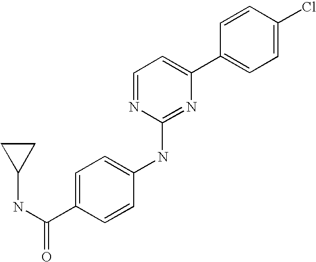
C1=CC(C2=CC=NC(NC3=CC=C(C(NC4CC4)=O)C=C3)=N2)=CC=C1Cl
